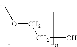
O(CCO)[H]
